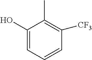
C1(O)=CC=CC([CF3])=C1C
